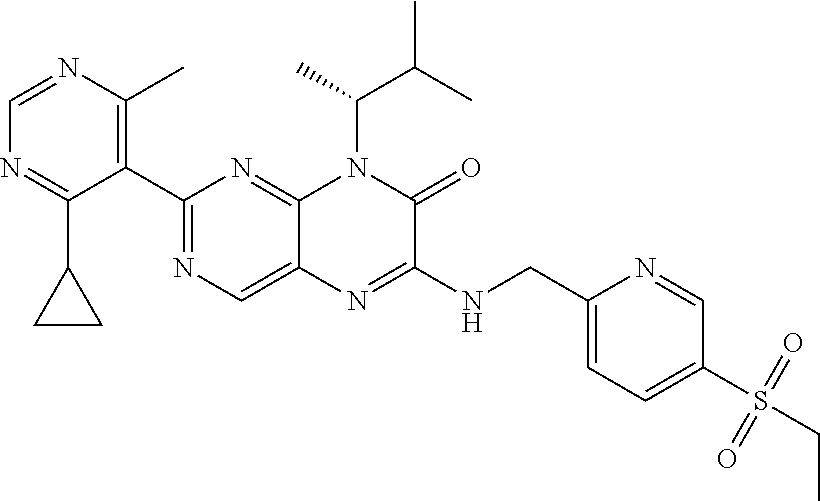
C1=NC(C)=C(C2=NC=C3C(=N2)N(C(C)C(C)C)C(=O)C(NCC2=CC=C(S(CC)(=O)=O)C=N2)=N3)C(C2CC2)=N1
